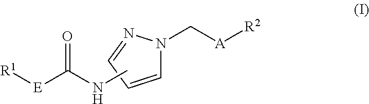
C1=CC=NN1C[A][R2].CNC([E][R1])=O
